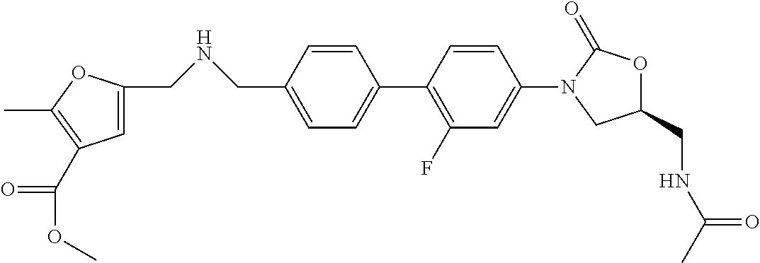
C1(CNCC2=CC=C(C3=C(F)C=C(N4CC(CNC(C)=O)OC4=O)C=C3)C=C2)=CC(C(OC)=O)=C(C)O1
